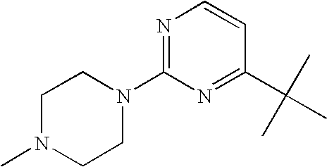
C1(N2CCN(C)CC2)=NC=CC(C(C)(C)C)=N1
